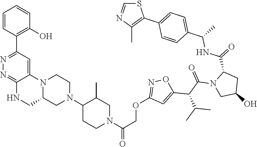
N1=C(C2=C(O)C=CC=C2)C=C2C(=N1)NCC1N2CCN(C2CCN(C(=O)COC3=NOC(C(C(=O)N4C(C(NC(C5=CC=C(C6=C(C)N=CS6)C=C5)C)=O)CC(O)C4)C(C)C)=C3)CC2C)C1
